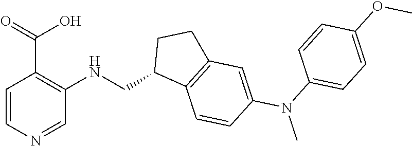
C1=CN=CC(NCC2C3=C(CC2)C=C(N(C)C2=CC=C(OC)C=C2)C=C3)=C1C(=O)O
